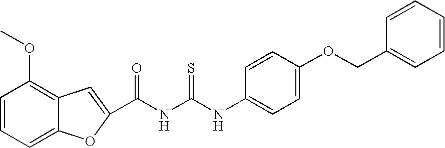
C(NC(NC1=CC=C(OCC2=CC=CC=C2)C=C1)=S)(=O)C1=CC2=C(OC)C=CC=C2O1
